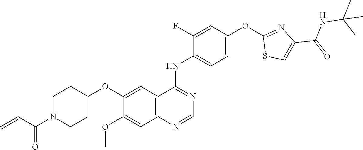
O(C1=CC2=C(C=C1OC)N=CN=C2NC1=CC=C(OC2=NC(C(=O)NC(C)(C)C)=CS2)C=C1F)C1CCN(C(C=C)=O)CC1
